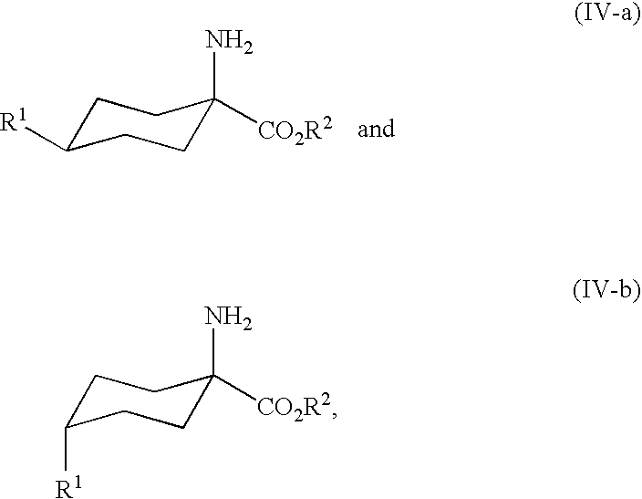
C1C([R1])CCC(N)([CO2R2])C1.C1C([R1])CCC(N)([CO2R2])C1
